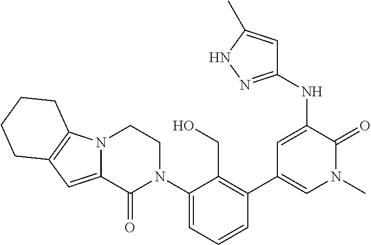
N(C1=CC(C2=C(CO)C(N3CCN4C(=CC5=C4CCCC5)C3=O)=CC=C2)=CN(C)C1=O)C1=NNC(C)=C1
